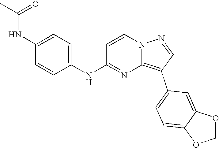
C1(NC(C)=O)=CC=C(NC2=NC3=C(C4=CC=C5OCOC5=C4)C=NN3C=C2)C=C1
